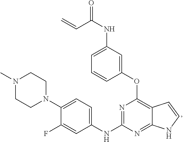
N1(C)CCN(C2=CC=C(NC3=NC(OC4=CC(NC(=O)C=C)=CC=C4)=C4C(=N3)NC=C4)C=C2F)CC1
